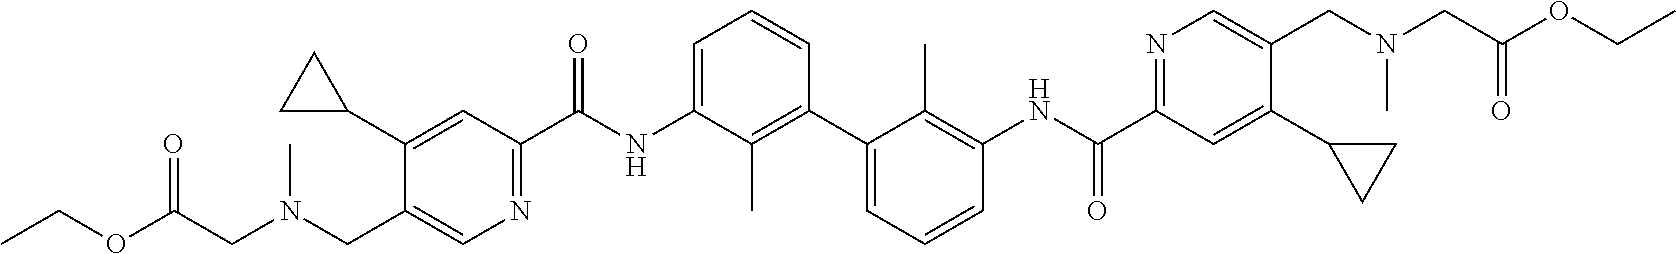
C1(C2CC2)=CC(C(NC2=CC=CC(C3=CC=CC(NC(C4=NC=C(CN(CC(OCC)=O)C)C(C5CC5)=C4)=O)=C3C)=C2C)=O)=NC=C1CN(CC(OCC)=O)C
